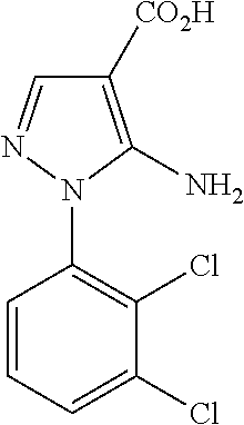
C1=CC=C(Cl)C(Cl)=C1N1C(N)=C([CO2H])C=N1
